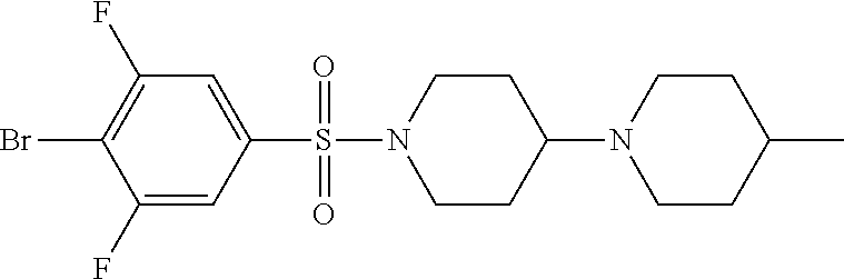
C1(F)=C(Br)C(F)=CC(S(N2CCC(N3CCC(C)CC3)CC2)(=O)=O)=C1
